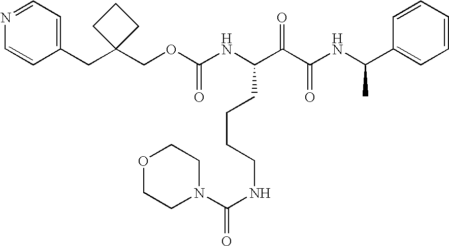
N(C(C(C(NC(C1=CC=CC=C1)C)=O)=O)CCCCNC(=O)N1CCOCC1)C(OCC1(CC2=CC=NC=C2)CCC1)=O
